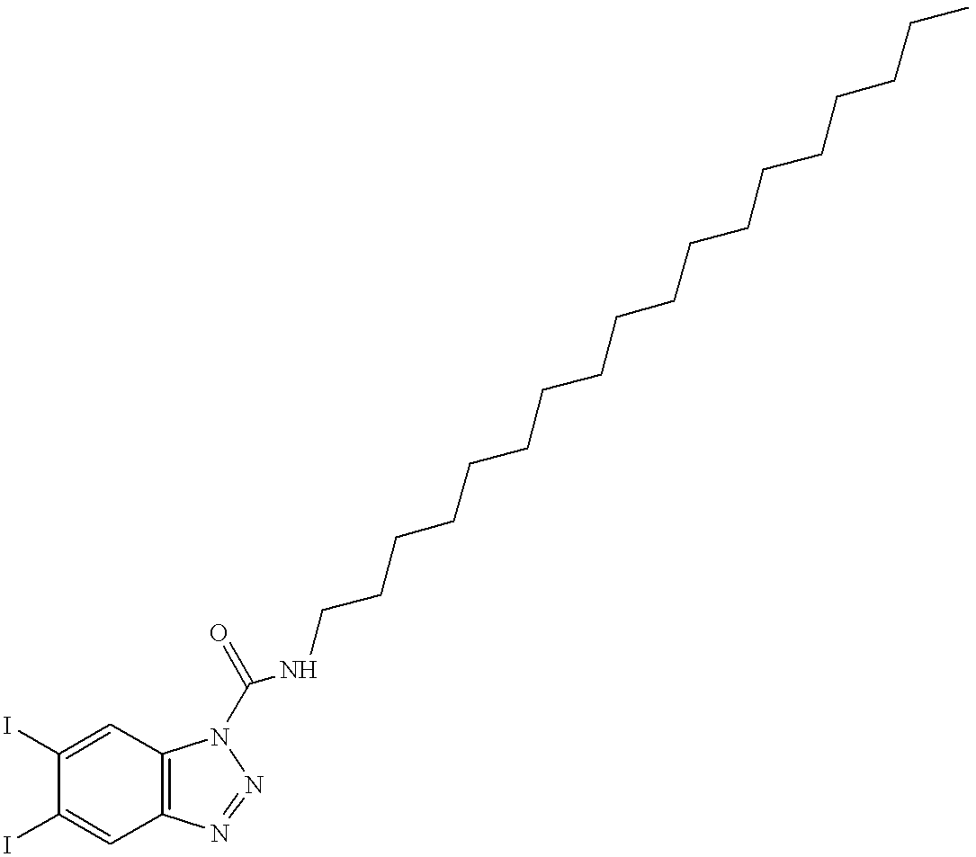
C1(I)=CC2=C(C=C1I)N=NN2C(NCCCCCCCCCCCCCCCCCC)=O
